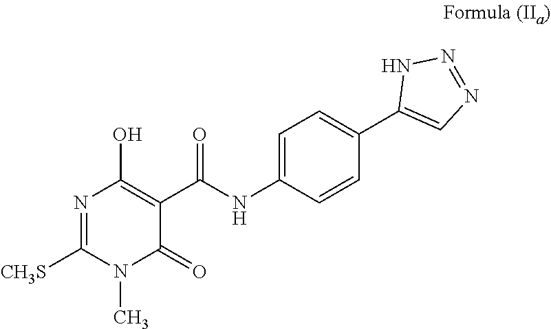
N1=C([CH3S])N(C)C(=O)C(C(NC2=CC=C(C3=CN=NN3)C=C2)=O)=C1O
